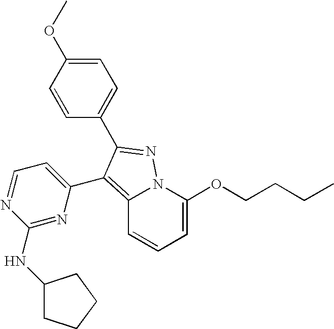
C1=C(OC)C=CC(C2=NN3C(=C2C2=CC=NC(NC4CCCC4)=N2)C=CC=C3OCCCC)=C1
